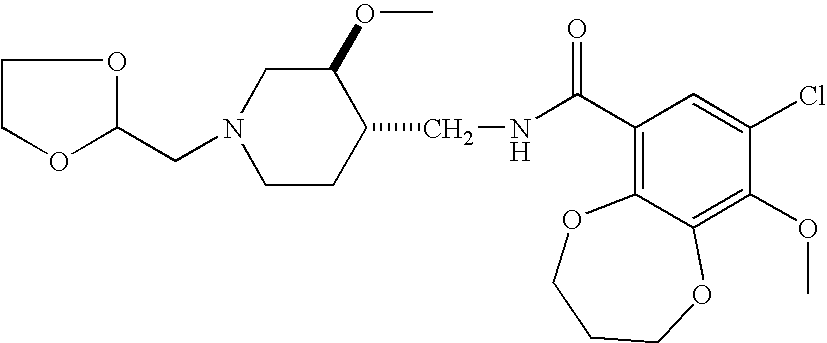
N1(CC2OCCO2)CCC(CNC(C2=C3C(=C(OC)C(Cl)=C2)OCCCO3)=O)C(OC)C1
